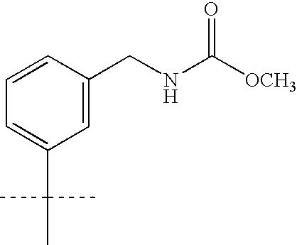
C1=C(C(C)(C)C)C=C(CNC([OCH3])=O)C=C1
